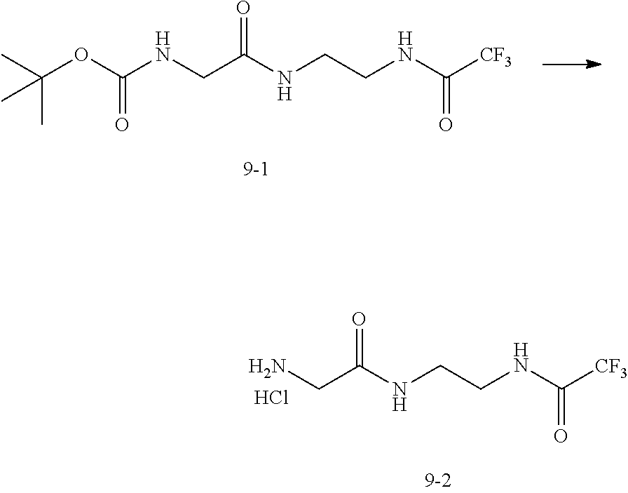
C(CNC([CF3])=O)NC(CNC(OC(C)(C)C)=O)=O.C(CNC([CF3])=O)NC(CN)=O.Cl
